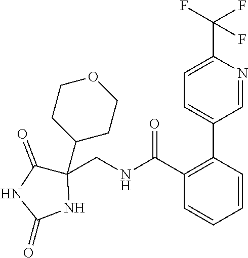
C1=C(C(F)(F)F)N=CC(C2=C(C(NCC3(C4CCOCC4)C(=O)NC(=O)N3)=O)C=CC=C2)=C1
